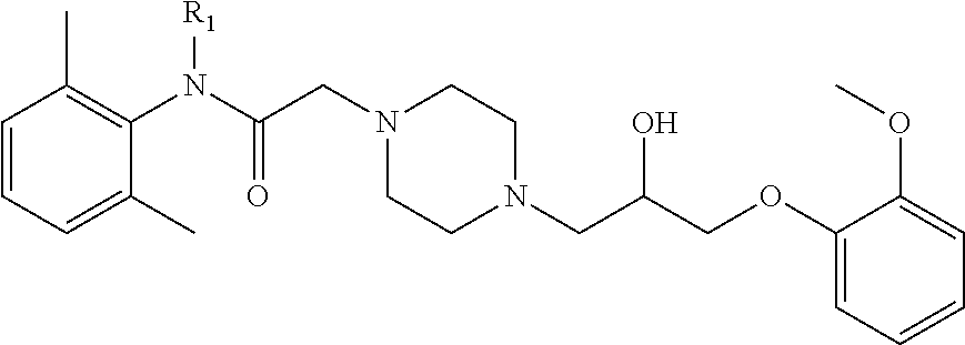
C1=CC=C(C)C(N(C(CN2CCN(CC(COC3=CC=CC=C3OC)O)CC2)=O)[R1])=C1C
